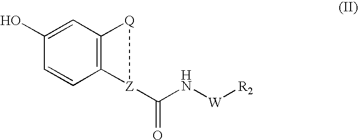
OC1=CC2=C(C=C1)[Z](C(N[W][R2])=O)[Q]2
